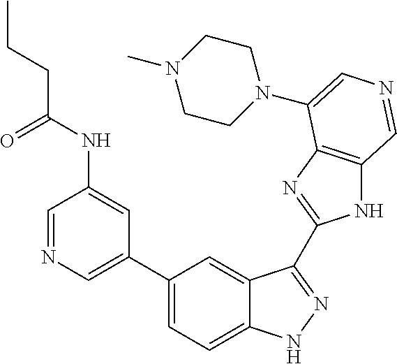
C1(C2=CN=CC(NC(CCC)=O)=C2)=CC=C2C(=C1)C(C1=NC3=C(N1)C=NC=C3N1CCN(C)CC1)=NN2
